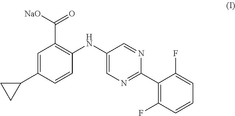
C1=C(C2CC2)C=CC(NC2=CN=C(C3=C(F)C=CC=C3F)N=C2)=C1C([NaO])=O
